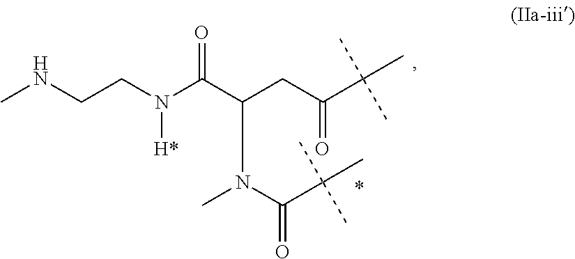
C(C(=O)C(C)(C)C)C(N(C(C(C)(C)C)=O)C)C(N(CCNC)[H*])=O
